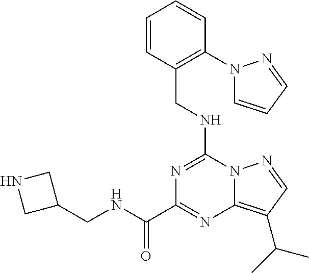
N1=C(NCC2=C(N3C=CC=N3)C=CC=C2)N2C(=C(C(C)C)C=N2)N=C1C(NCC1CNC1)=O
